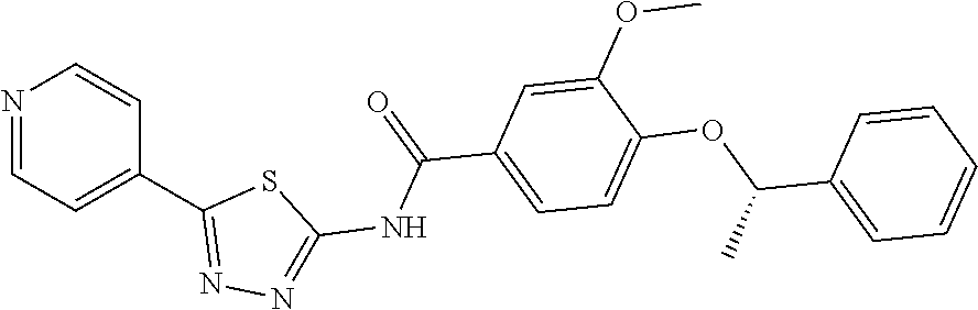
N1=CC=C(C2=NN=C(NC(C3=CC=C(OC(C4=CC=CC=C4)C)C(OC)=C3)=O)S2)C=C1
